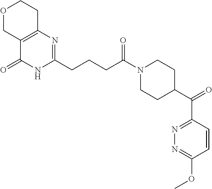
C12=C(N=C(CCCC(N3CCC(C(C4=NN=C(OC)C=C4)=O)CC3)=O)NC1=O)CCOC2
